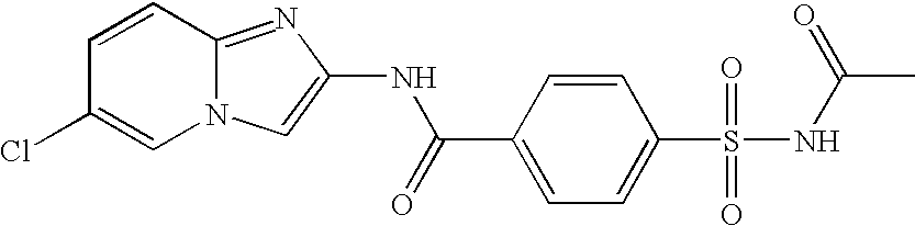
C1=CC2=NC(NC(=O)C3=CC=C(S(NC(C)=O)(=O)=O)C=C3)=CN2C=C1Cl
